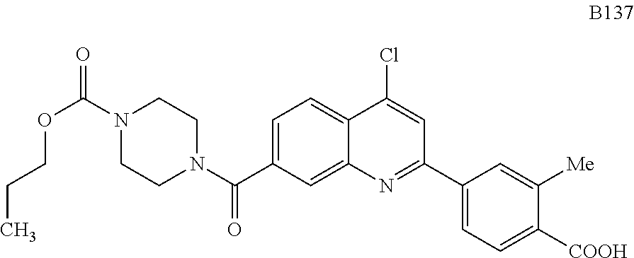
C1=C(C(N2CCN(C(=O)OCCC)CC2)=O)C=C2C(=C1)C(Cl)=CC(C1=CC=C([COOH])C([Me])=C1)=N2
